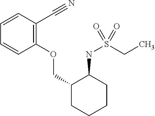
C1=CC(C#N)=C(OCC2CCCCC2NS(CC)(=O)=O)C=C1
